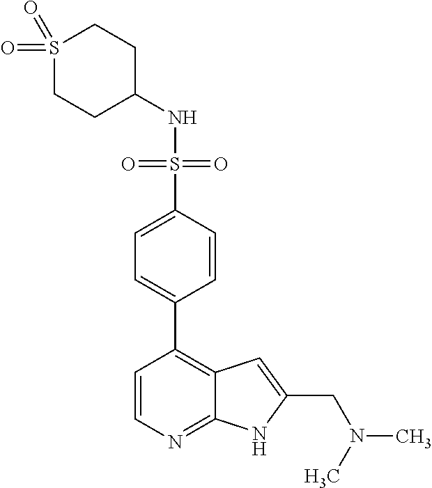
C1(NS(=O)(=O)C2=CC=C(C3=C4C(=NC=C3)NC(CN(C)C)=C4)C=C2)CCS(=O)(=O)CC1
